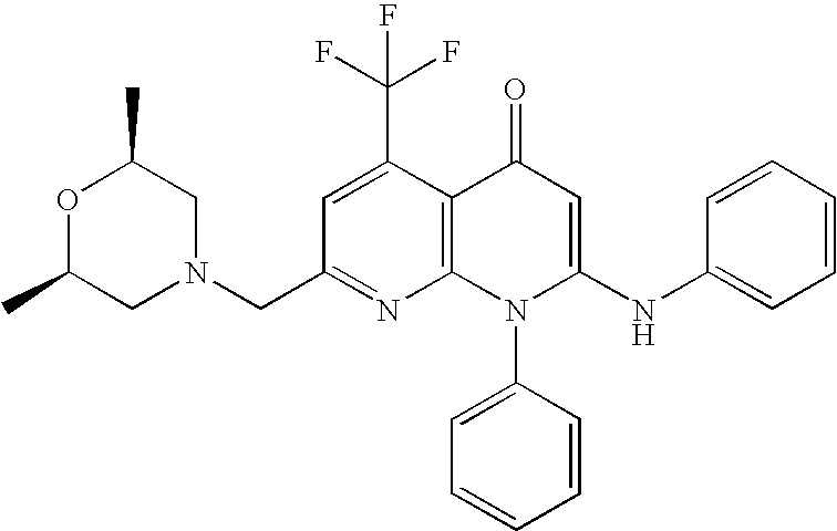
N1=C(CN2CC(C)OC(C)C2)C=C(C(F)(F)F)C2=C1N(C1=CC=CC=C1)C(NC1=CC=CC=C1)=CC2=O
